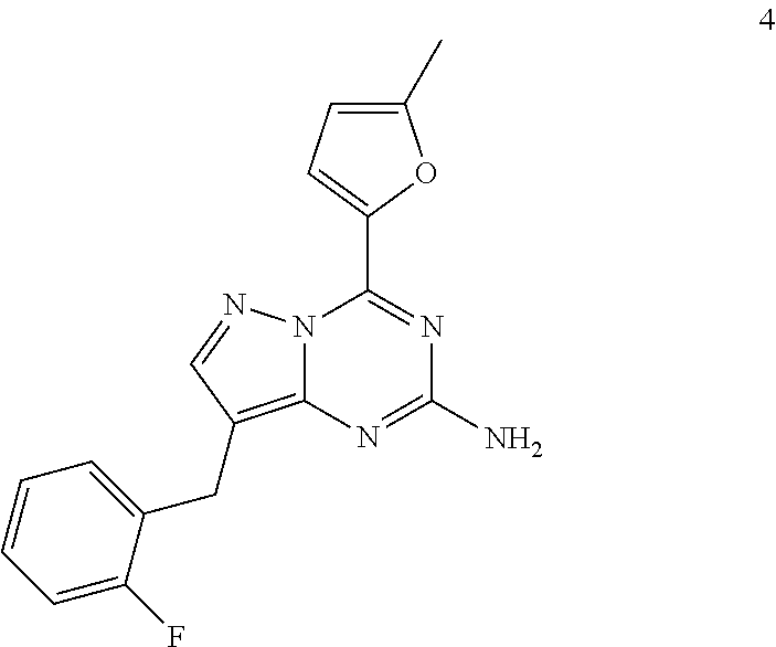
N12C(=C(CC3=CC=CC=C3F)C=N1)N=C(N)N=C2C1=CC=C(C)O1
